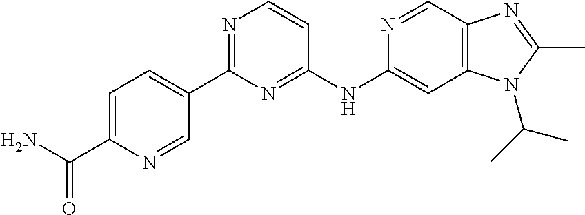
C1(NC2=CC3=C(C=N2)N=C(C)N3C(C)C)=NC(C2=CC=C(C(=O)N)N=C2)=NC=C1
